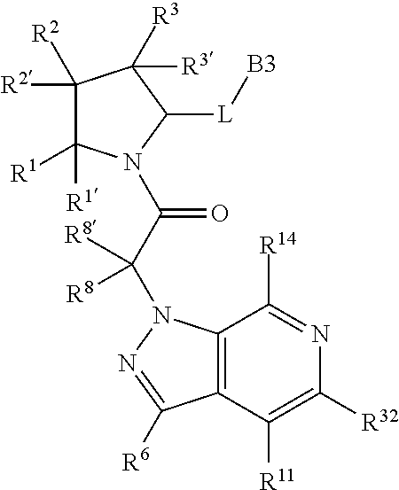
C1([R2])([R2])C([R1])([R1])N(C(C(N2C3=C(C([R11])=C([R32])N=C3[R14])C([R6])=N2)([R8])[R8])=O)C([L][B3])C1([R3])[R3]
